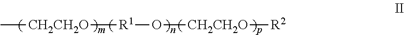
C[CH2CH2O][R1]O[CH2CH2O][R2]
